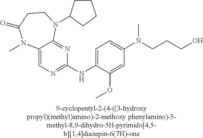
C12=CN=C(NC3=CC=C(N(CCCO)C)C=C3OC)N=C1N(C1CCCC1)CCC(=O)N2C
